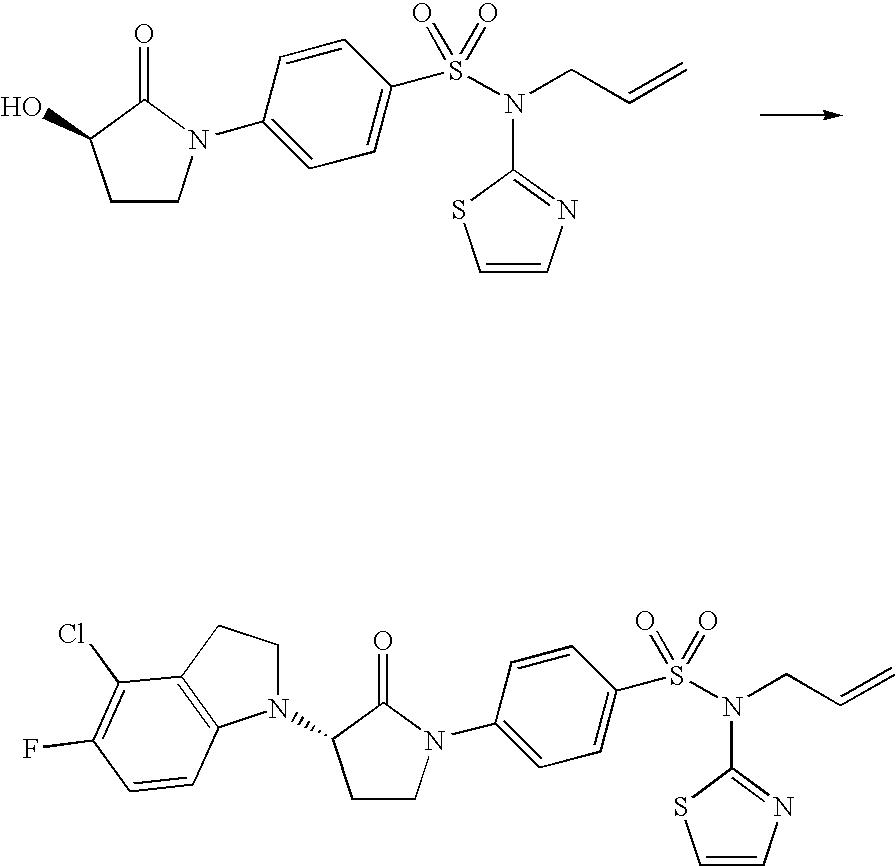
OC1CCN(C2=CC=C(S(N(C3=NC=CS3)CC=C)(=O)=O)C=C2)C1=O.N1(C2CCN(C3=CC=C(S(N(C4=NC=CS4)CC=C)(=O)=O)C=C3)C2=O)CCC2=C1C=CC(F)=C2Cl
